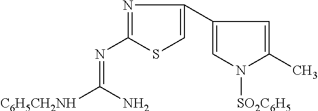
N1=C(N=C([C6H5CH2NH])N)SC=C1C1=CN([SO2C6H5])C(C)=C1
